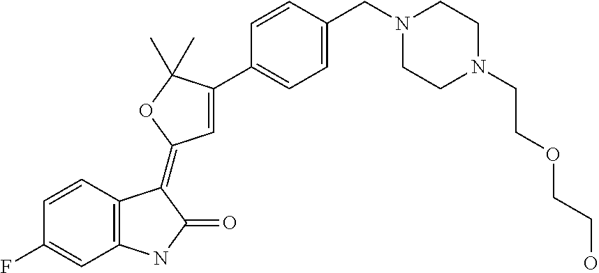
C12=C(C=CC(F)=C1)C(=C1C=C(C3=CC=C(CN4CCN(CCOCCO)CC4)C=C3)C(C)(C)O1)C(=O)N2
